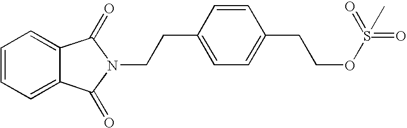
C1=CC=C2C(=C1)C(=O)N(CCC1=CC=C(CCOS(=O)(=O)C)C=C1)C2=O
